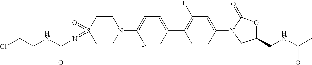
S1(=NC(NCCCl)=O)(=O)CCN(C2=CC=C(C3=C(F)C=C(N4CC(CNC(C)=O)OC4=O)C=C3)C=N2)CC1
